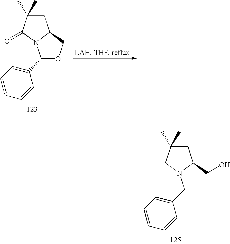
C(N1C(CO)CC(C)(C)C1)C1=CC=CC=C1.C1(C2=CC=CC=C2)OCC2N1C(=O)C(C)(C)C2
